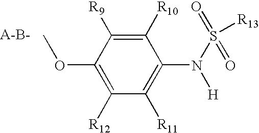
C1([R10])=C([R9])C(OC)=C([R12])C([R11])=C1N(S([R13])(=O)=O)[H]
